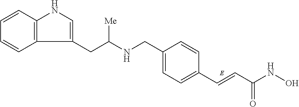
C1=CC2=C(C=C1)C(CC(NCC1=CC=C(C=CC(NO)=O)C=C1)[Me])=CN2
